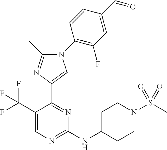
C1(NC2CCN(S(C)(=O)=O)CC2)=NC=C(C(F)(F)F)C(C2=CN(C3=C(F)C=C(C=O)C=C3)C(C)=N2)=N1
